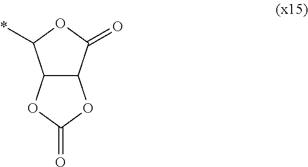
C12C(OC(=O)O1)C(*)OC2=O
